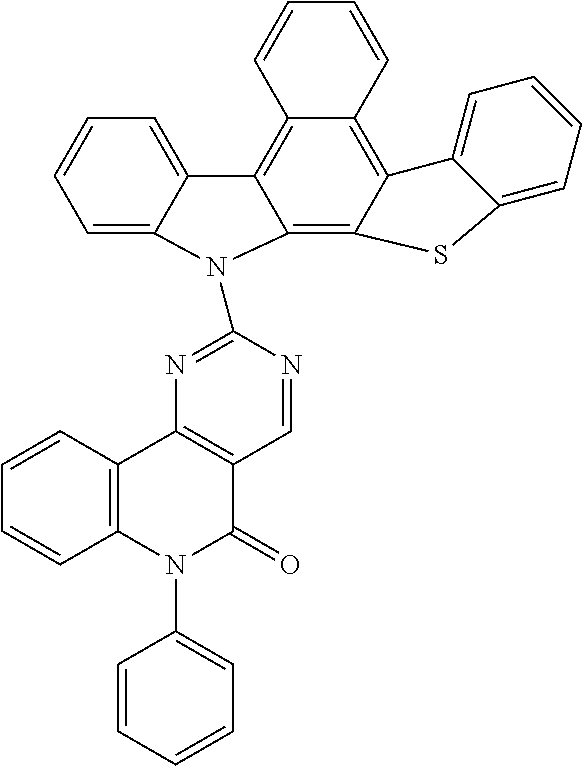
C12=C3C(=C4C(=C1C1=CC=CC=C1N2C1=NC2=C(C=N1)C(=O)N(C1=CC=CC=C1)C1=C2C=CC=C1)C=CC=C4)C1=CC=CC=C1S3
